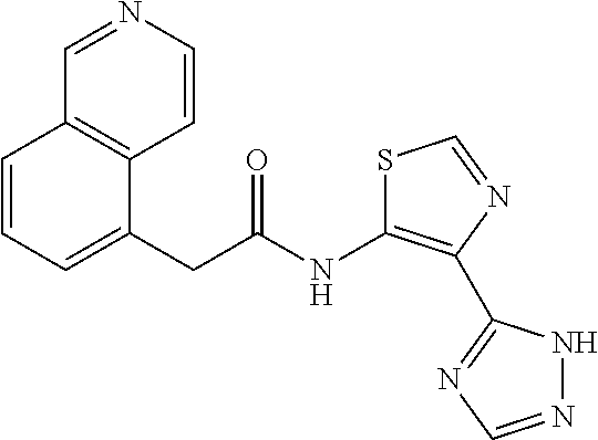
C(C(=O)NC1=C(C2=NC=NN2)N=CS1)C1=CC=CC2=C1C=CN=C2
